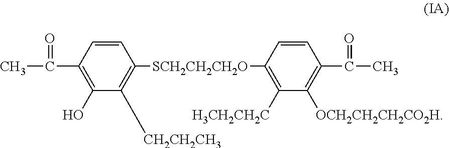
C1=CC(C(C)=O)=C(O)C([CH2CH2CH3])=C1[SCH2CH2CH2O]C1=C([H3CH2CH2C])C([OCH2CH2CH2CO2H])=C(C(C)=O)C=C1
